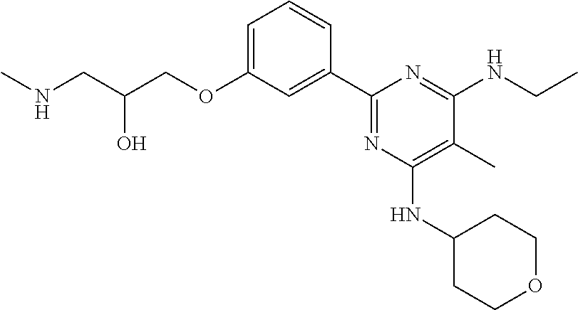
C1=C(OCC(CNC)O)C=C(C2=NC(NC3CCOCC3)=C(C)C(NCC)=N2)C=C1
